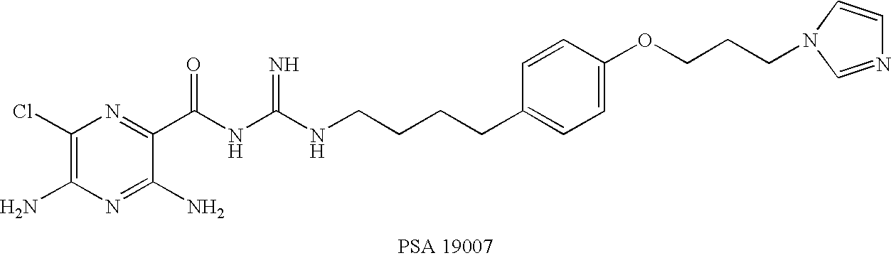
C1(Cl)=C(N)N=C(N)C(C(NC(NCCCCC2=CC=C(OCCCN3C=CN=C3)C=C2)=N)=O)=N1
